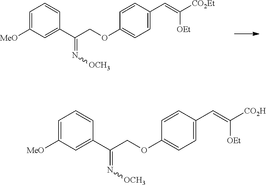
C1=CC(C=C([CO2Et])[OEt])=CC=C1OCC(C1=CC([MeO])=CC=C1)=N[OCH3].C1=CC(C=C([CO2H])[OEt])=CC=C1OCC(C1=CC([MeO])=CC=C1)=N[OCH3]
